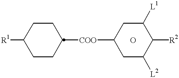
[R1]C1CCC([COO]C2CC([L2])C([R2])C([L1])C2)CC1.O
